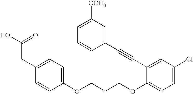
C1(CC(O)=O)=CC=C(OCCCOC2=CC=C(Cl)C=C2C#CC2=CC([OCH3])=CC=C2)C=C1
